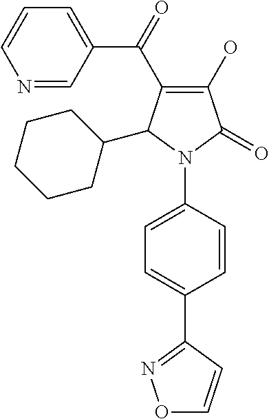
C1(O)=C(C(C2=CC=CN=C2)=O)C(C2CCCCC2)N(C2=CC=C(C3=NOC=C3)C=C2)C1=O
